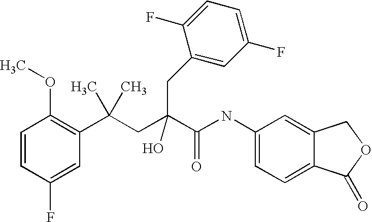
C1=CC(F)=CC(C(CC(C(NC2=CC=C3C(=C2)COC3=O)=O)(O)CC2=CC(F)=CC=C2F)(C)C)=C1OC
